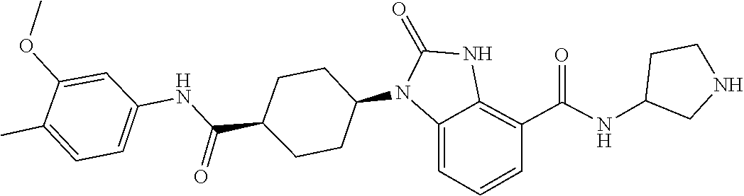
C1C(NC(C2=C3NC(=O)N(C4CCC(C(NC5=CC=C(C)C(OC)=C5)=O)CC4)C3=CC=C2)=O)CNC1
